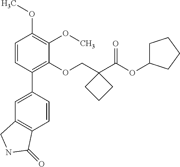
C1=CC(C2=CC3=C(C=C2)C(=O)NC3)=C(OCC2(C(OC3CCCC3)=O)CCC2)C(OC)=C1OC
